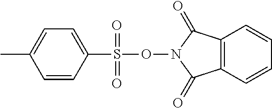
S(=O)(ON1C(=O)C2=C(C1=O)C=CC=C2)(C1=CC=C(C)C=C1)=O
